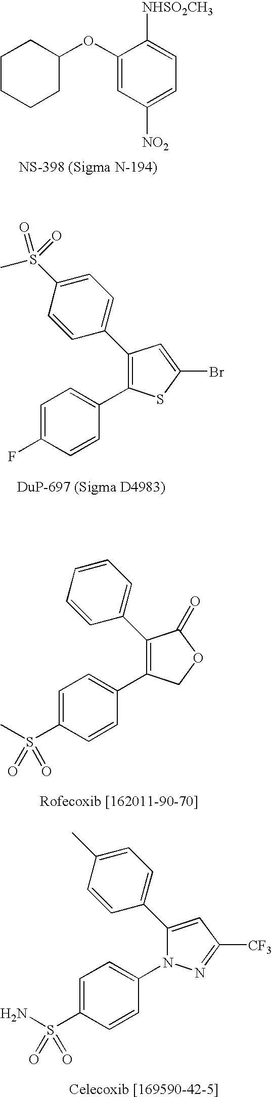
C1CCCC(OC2=CC([NO2])=CC=C2[NHSO2CH3])C1.C1=C(F)C=CC(C2=C(C3=CC=C(S(=O)(C)=O)C=C3)C=C(Br)S2)=C1.C1=C(S(C)(=O)=O)C=CC(C2=C(C3=CC=CC=C3)C(=O)OC2)=C1.C1=C(S(N)(=O)=O)C=CC(N2C(C3=CC=C(C)C=C3)=CC([CF3])=N2)=C1
